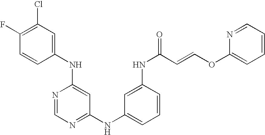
C1(NC2=CC(Cl)=C(F)C=C2)=CC(NC2=CC=CC(NC(C=COC3=CC=CC=N3)=O)=C2)=NC=N1
